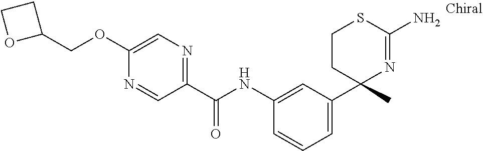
C1(NC(C2=NC=C(OCC3CCO3)N=C2)=O)=CC(C2(C)N=C(N)SCC2)=CC=C1
